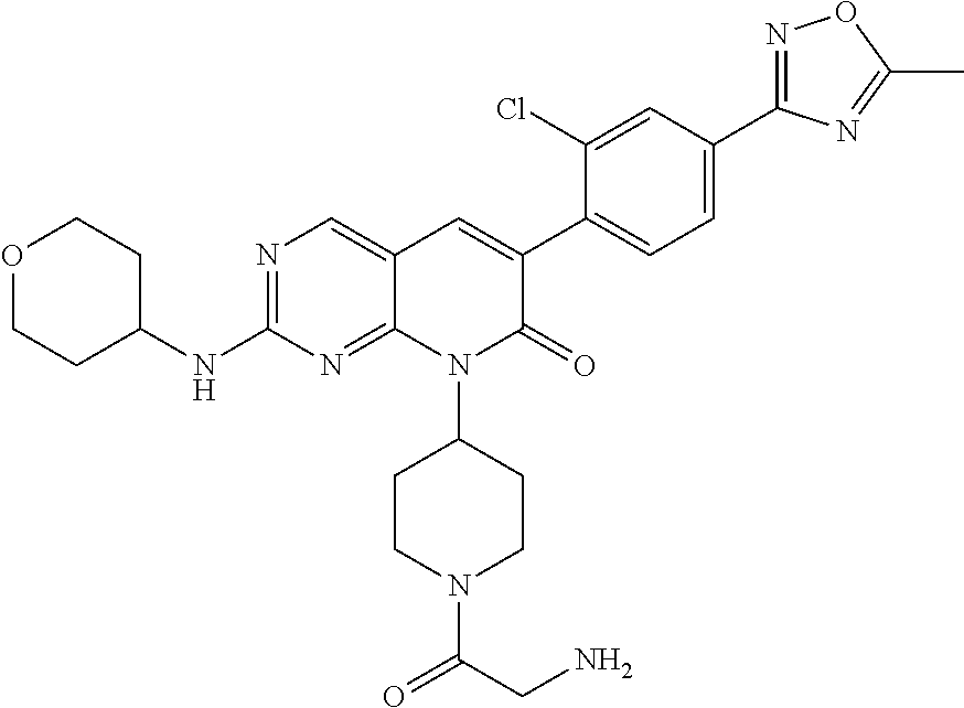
N1=C(C2=CC=C(C3=CC4=CN=C(NC5CCOCC5)N=C4N(C4CCN(C(CN)=O)CC4)C3=O)C(Cl)=C2)N=C(C)O1
